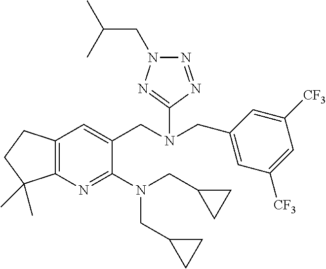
C(C1=CC([CF3])=CC([CF3])=C1)N(CC1=CC2=C(N=C1N(CC1CC1)CC1CC1)C(C)(C)CC2)C1=NN(CC(C)C)N=N1
